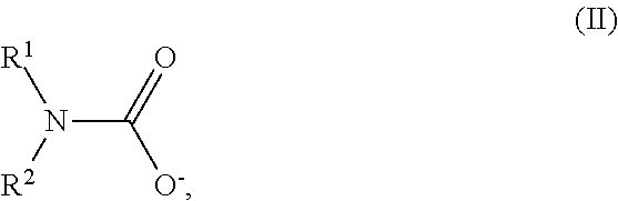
N(C(=O)[O-])([R2])[R1]
